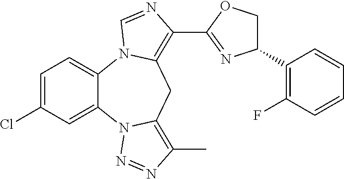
C1=C(Cl)C=C2C(=C1)N1C(=C(C3=NC(C4=C(F)C=CC=C4)CO3)N=C1)CC1=C(C)N=NN21
